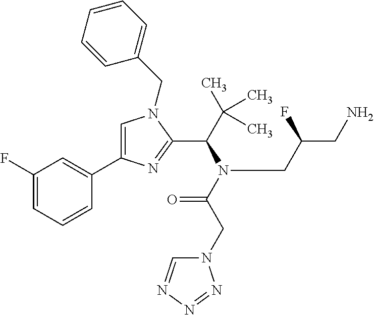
C1=C(C2=CC(F)=CC=C2)N=C(C(C(C)(C)C)N(C(CN2C=NN=N2)=O)CC(CN)F)N1CC1=CC=CC=C1
